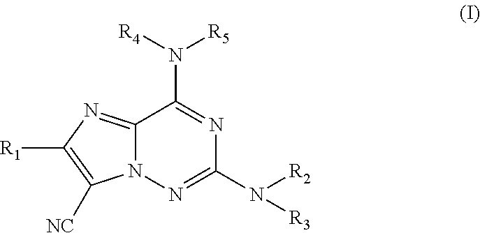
C12=NC([R1])=C([NC])N1N=C(N([R2])[R3])N=C2N([R5])[R4]
